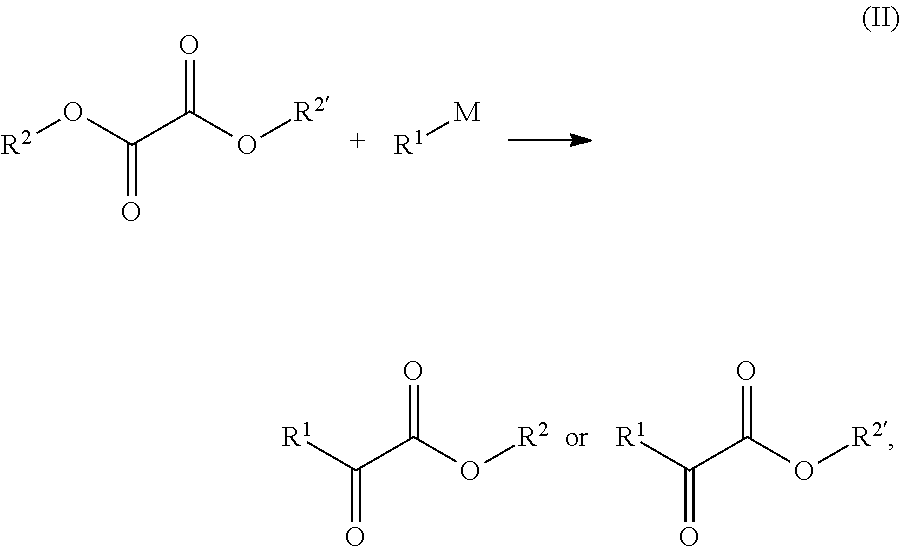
[R2]OC(=O)C(=O)O[R2].[R1][M].[R1]C(=O)C(=O)O[R2].[R1]C(=O)C(=O)O[R2]
